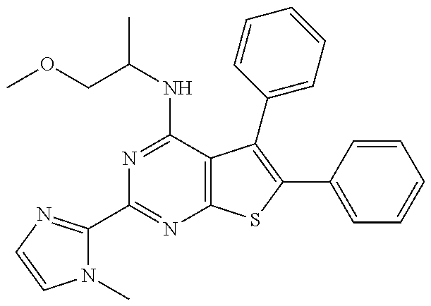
N1(C)C(C2=NC3=C(C(NC(COC)C)=N2)C(C2=CC=CC=C2)=C(C2=CC=CC=C2)S3)=NC=C1
